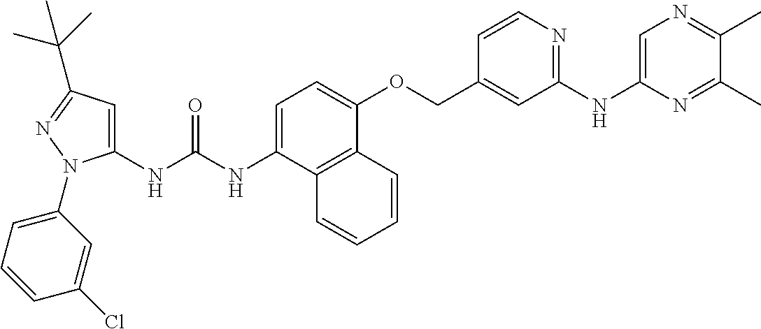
N(C(NC1=CC(C(C)(C)C)=NN1C1=CC=CC(Cl)=C1)=O)C1=CC=C(OCC2=CC(NC3=CN=C(C)C(C)=N3)=NC=C2)C2=C1C=CC=C2
